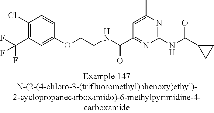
C1(Cl)=C(C(F)(F)F)C=C(OCCNC(C2=NC(NC(=O)C3CC3)=NC(C)=C2)=O)C=C1
